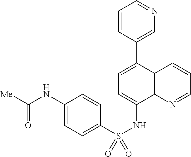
C12=C(N=CC=C1)C(NS(C1=CC=C(NC(=O)[Me])C=C1)(=O)=O)=CC=C2C1=CN=CC=C1
